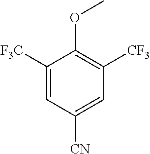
C1([F3C])=CC([CN])=CC([CF3])=C1OC
